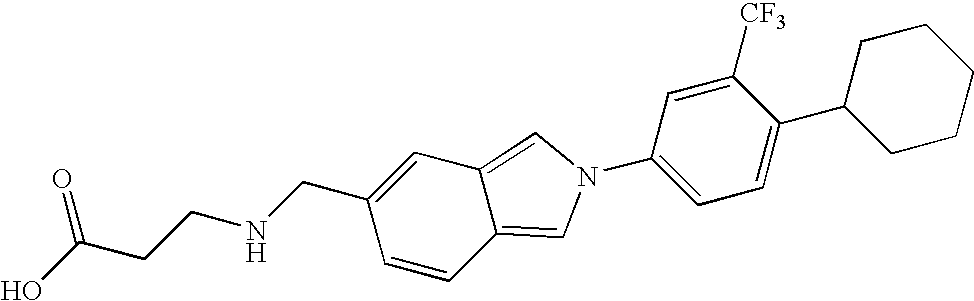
OC(CCNCC1=CC2=CN(C3=CC=C(C4CCCCC4)C([CF3])=C3)C=C2C=C1)=O
